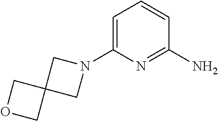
C1=C(N2CC3(C2)COC3)N=C(N)C=C1
